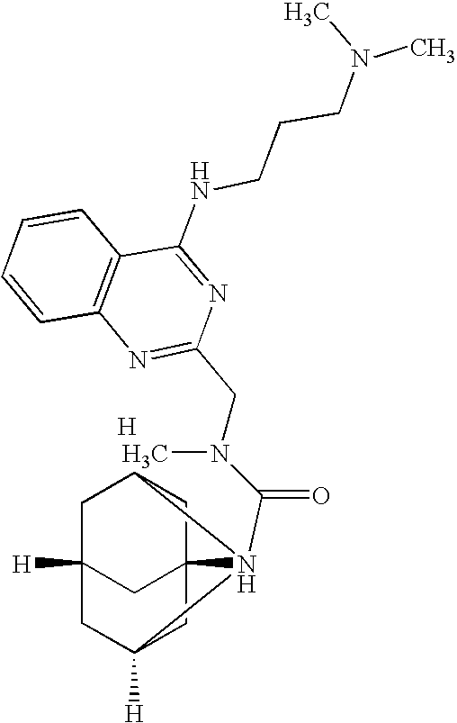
C1=CC2=C(C=C1)C(NCCCN(C)C)=NC(CN(C(N13C4CC5([H])CC1(C4)CC3([H])C5)=O)C)=N2.[H]
